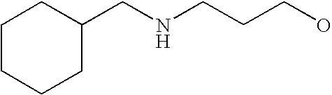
C1(CNCCCO)CCCCC1
